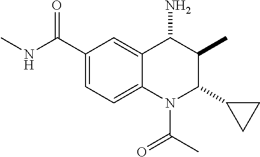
C1(C(NC)=O)=CC=C2C(=C1)C(N)C(C)C(C1CC1)N2C(C)=O
